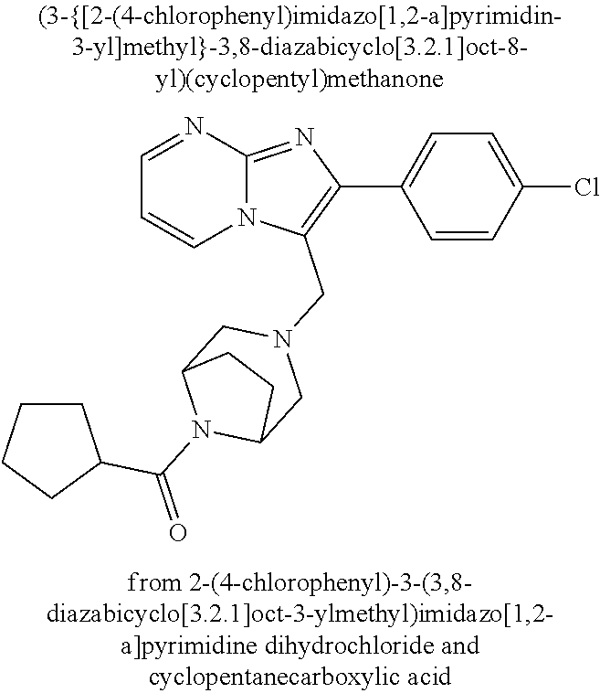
N12C(=NC(C3=CC=C(Cl)C=C3)=C1CN1CC3N(C(=O)C4CCCC4)C(C1)CC3)N=CC=C2
